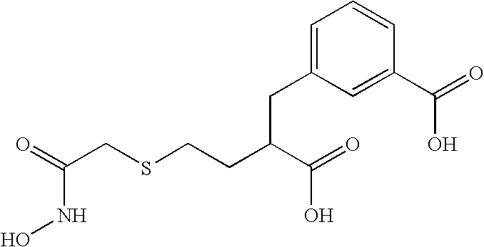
C(NO)(CSCCC(C(=O)O)CC1=CC=CC(C(=O)O)=C1)=O
